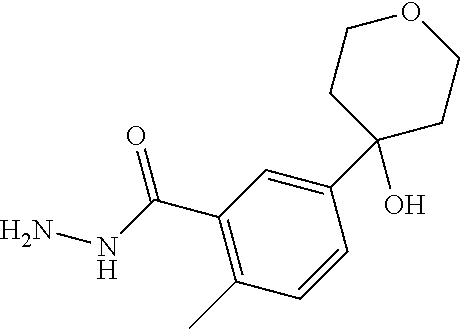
C1(C(NN)=O)=C(C)C=CC(C2(O)CCOCC2)=C1
